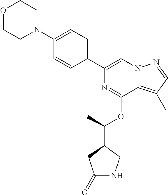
N1=C(OC(C)C2CNC(=O)C2)C2=C(C)C=NN2C=C1C1=CC=C(N2CCOCC2)C=C1
